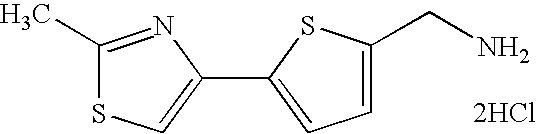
C1=C(CN)SC(C2=CSC(C)=N2)=C1.[2HCl]
